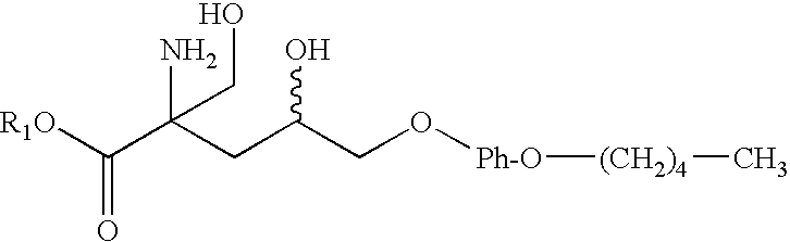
[R1O]C(C(CC(CO[Ph-O][(CH2)4]C)O)(N)CO)=O
